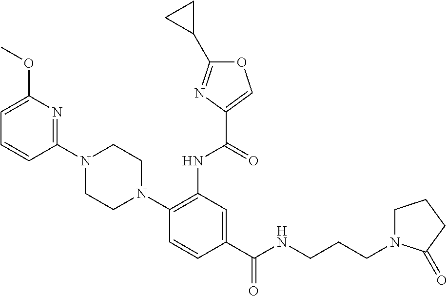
C1(C(NCCCN2CCCC2=O)=O)=CC(NC(=O)C2=COC(C3CC3)=N2)=C(N2CCN(C3=NC(OC)=CC=C3)CC2)C=C1
